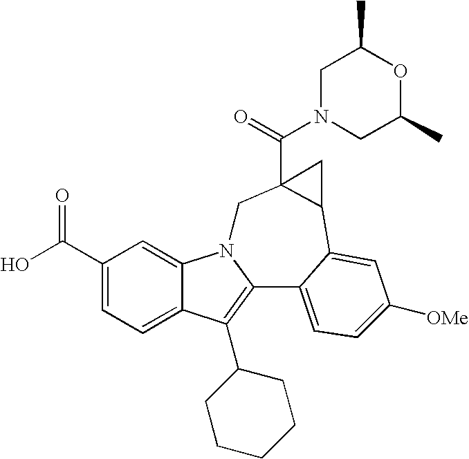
C1(C(O)=O)=CC=C2C(=C1)N1C(=C2C2CCCCC2)C2=CC=C([OMe])C=C2C2C(C(N3CC(C)OC(C)C3)=O)(C1)C2
